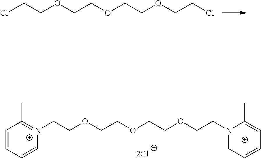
ClCCOCCOCCOCCCl.C1=CC=C[N+](CCOCCOCCOCCN2=CC=CC=C2C)=C1C
